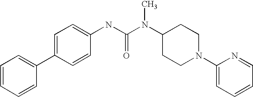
C1=CC=CC(C2=CC=C(NC(N(C3CCN(C4=CC=CC=N4)CC3)C)=O)C=C2)=C1
